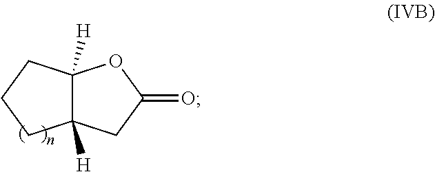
C12([H])C([H])(CC(=O)O1)CCC2
